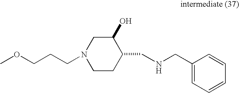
C1CC(CNCC2=CC=CC=C2)C(O)CN1CCCOC
